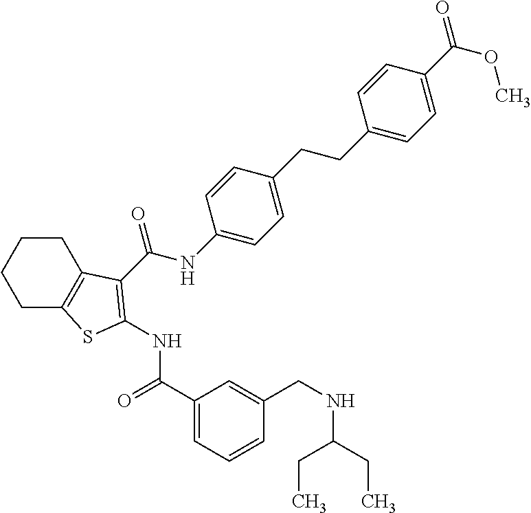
C1C2=C(CCC1)C(C(NC1=CC=C(CCC3=CC=C(C(=O)OC)C=C3)C=C1)=O)=C(NC(C1=CC=CC(CNC(CC)CC)=C1)=O)S2
